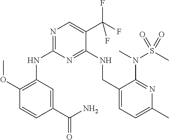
N1=C(NC2=C(OC)C=CC(C(N)=O)=C2)N=C(NCC2=CC=C(C)N=C2N(C)S(C)(=O)=O)C(C(F)(F)F)=C1
